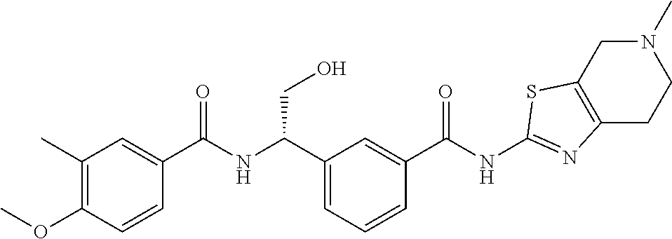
O(C1=C(C)C=C(C(NC(C2=CC=CC(C(NC3=NC4=C(CN(C)CC4)S3)=O)=C2)CO)=O)C=C1)C
